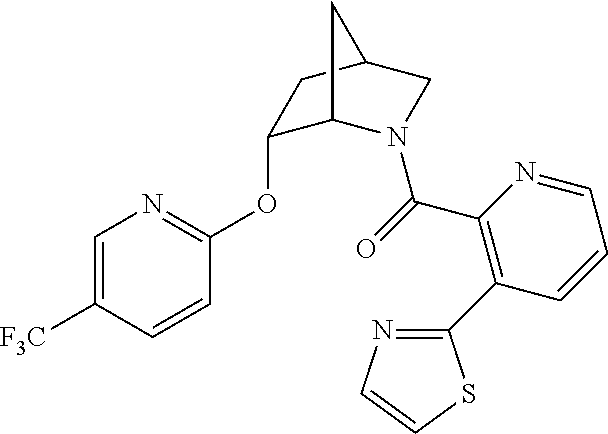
C1=C([F3C])C=CC(OC2C3N(C(=O)C4=C(C5=NC=CS5)C=CC=N4)CC(C2)C3)=N1
